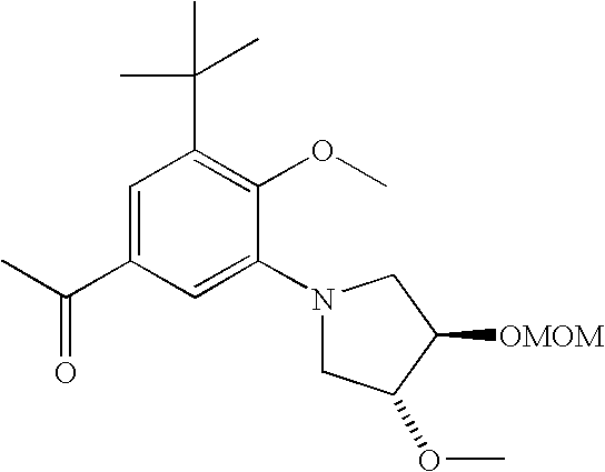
C1=C(N2CC(OC)C([OMOM])C2)C(OC)=C(C(C)(C)C)C=C1C(C)=O
